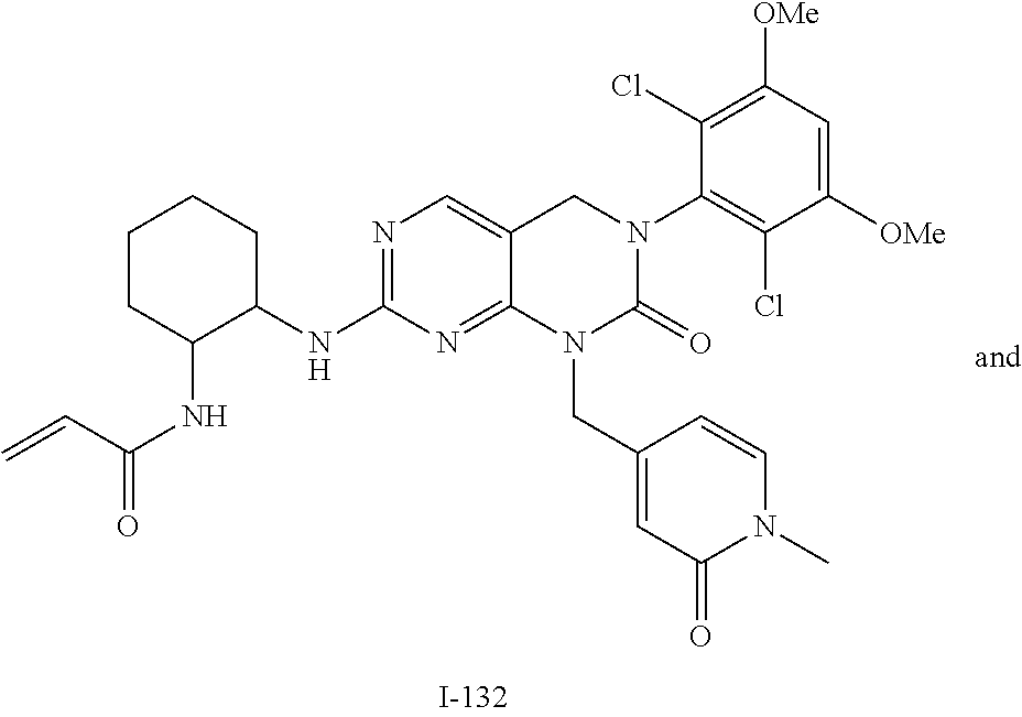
C1CC(NC(=O)C=C)C(NC2=NC=C3C(=N2)N(CC2=CC(=O)N(C)C=C2)C(=O)N(C2=C(Cl)C([OMe])=CC([OMe])=C2Cl)C3)CC1
